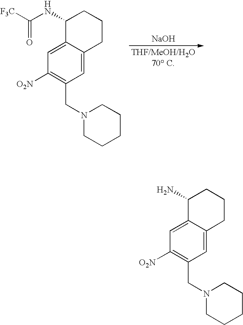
[NaOH].C1(NC([F3C])=O)C2=CC([O2N])=C(CN3CCCCC3)C=C2CCC1.C1(N)C2=CC([O2N])=C(CN3CCCCC3)C=C2CCC1
